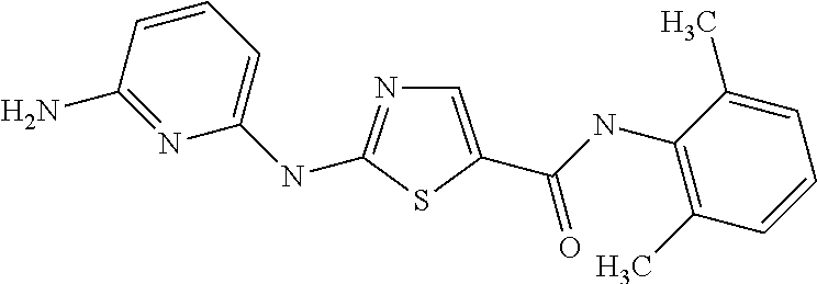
C1=C(C(NC2=C(C)C=CC=C2C)=O)SC(NC2=CC=CC(N)=N2)=N1
